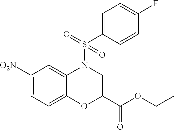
[O2N]C1=CC=C2C(=C1)N(S(C1=CC=C(F)C=C1)(=O)=O)CC(C(OCC)=O)O2
